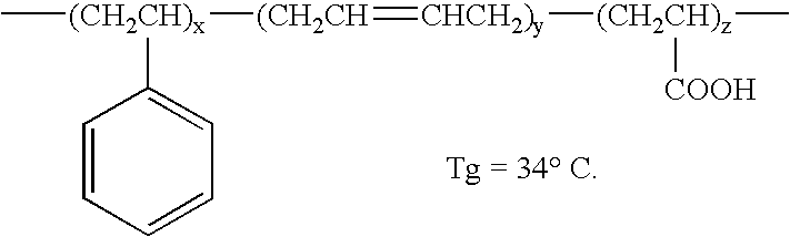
C[(CH2CH)x]([(CH2CH]=[CHCH2)y][(CH2CH)z](C)[COOH])C1=CC=CC=C1
